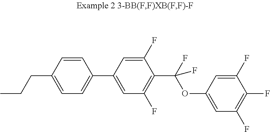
CCCC1=CC=C(C2=CC(F)=C(C(F)(OC3=CC(F)=C(F)C(F)=C3)F)C(F)=C2)C=C1
